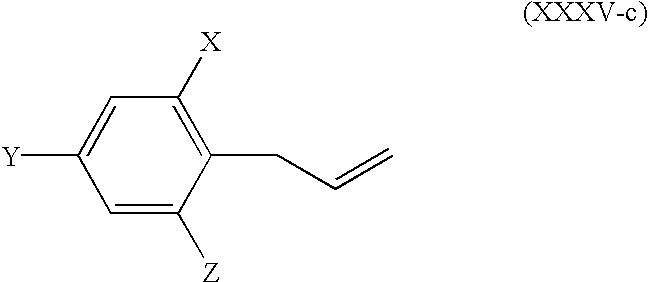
C1=C([Z])C(CC=C)=C([X])C=C1[Y]
